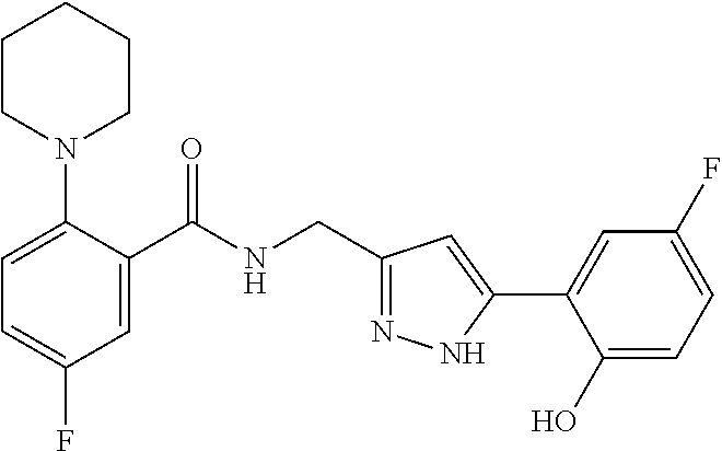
C1=C(N2CCCCC2)C(C(NCC2=NNC(C3=CC(F)=CC=C3O)=C2)=O)=CC(F)=C1
